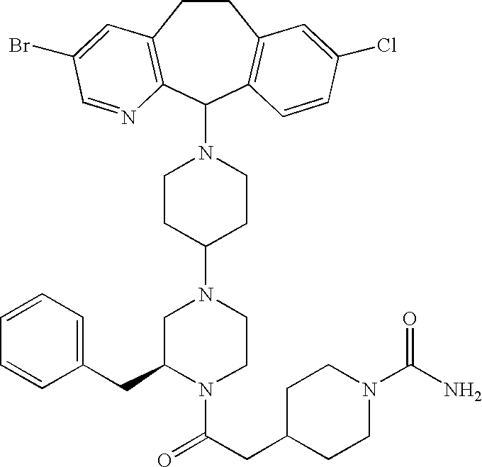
C1CC(N2CC(CC3=CC=CC=C3)N(C(CC3CCN(C(N)=O)CC3)=O)CC2)CCN1C1C2=C(CCC3=C1C=CC(Cl)=C3)C=C(Br)C=N2
